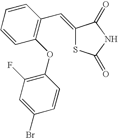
C1(F)=C(OC2=C(C=C3SC(=O)NC3=O)C=CC=C2)C=CC(Br)=C1
